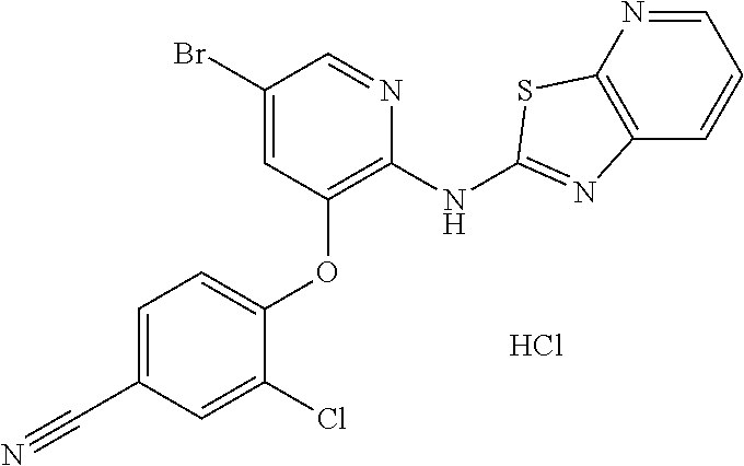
C1(Br)=CC(OC2=CC=C(C#N)C=C2Cl)=C(NC2=NC3=C(N=CC=C3)S2)N=C1.Cl
